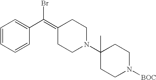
C1=CC=CC(C(=C2CCN(C3(C)CCN([BOC])CC3)CC2)Br)=C1
